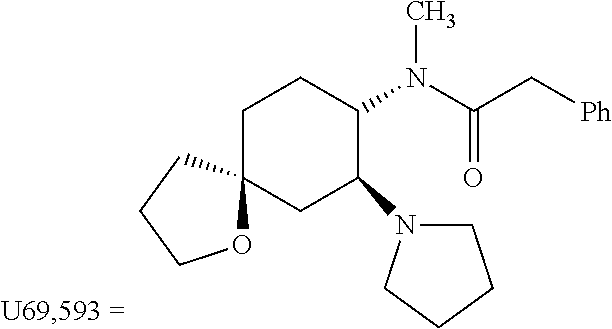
C1CC(N(C(C[Ph])=O)C)C(N2CCCC2)CC12OCCC2
